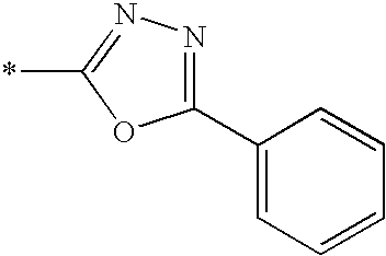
C1(C2=CC=CC=C2)=NN=C(*)O1
